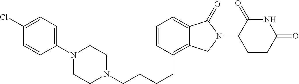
C(CCCC1=C2C(=CC=C1)C(=O)N(C1C(=O)NC(=O)CC1)C2)N1CCN(C2=CC=C(Cl)C=C2)CC1
